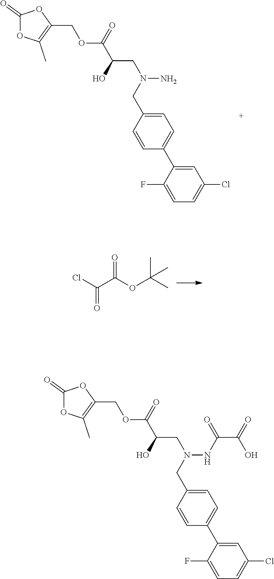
C1(=O)OC(C)=C(COC(C(O)CN(N)CC2=CC=C(C3=CC(Cl)=CC=C3F)C=C2)=O)O1.C(=O)(Cl)C(OC(C)(C)C)=O.C1(=O)OC(C)=C(COC(C(O)CN(NC(C(=O)O)=O)CC2=CC=C(C3=CC(Cl)=CC=C3F)C=C2)=O)O1
